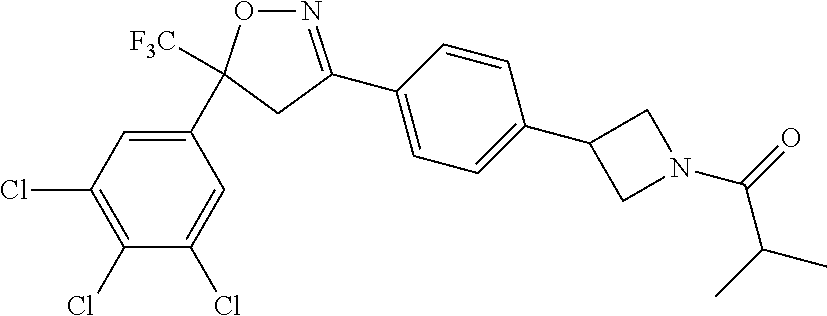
N1=C(C2=CC=C(C3CN(C(C(C)C)=O)C3)C=C2)CC([F3C])(C2=CC(Cl)=C(Cl)C(Cl)=C2)O1
